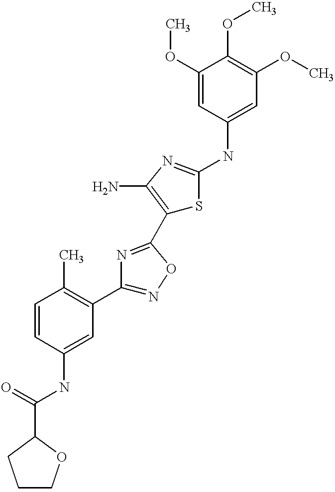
C1(C(=O)NC2=CC(C3=NOC(C4=C(N)N=C(NC5=CC(OC)=C(OC)C(OC)=C5)S4)=N3)=C(C)C=C2)CCCO1
